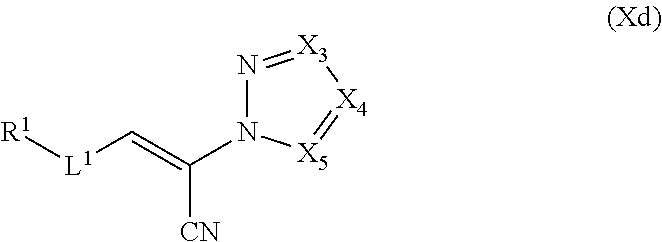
[R1][L1]C=C([CN])N1N=[X3][X4]=[X5]1
